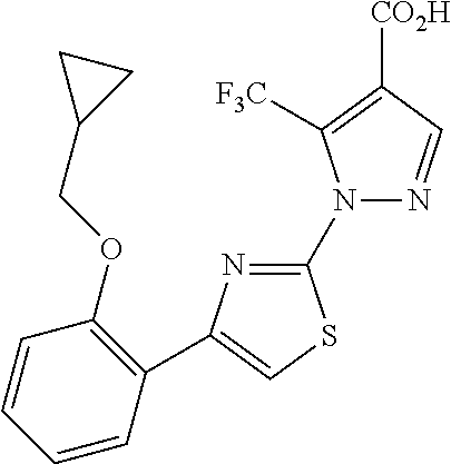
N1(C2=NC(C3=C(OCC4CC4)C=CC=C3)=CS2)N=CC([CO2H])=C1[F3C]
